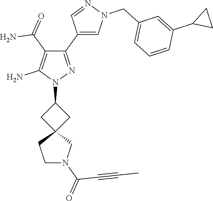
N1(C2CC3(C2)CCN(C(=O)C#CC)C3)N=C(C2=CN(CC3=CC=CC(C4CC4)=C3)N=C2)C(C(=O)N)=C1N
